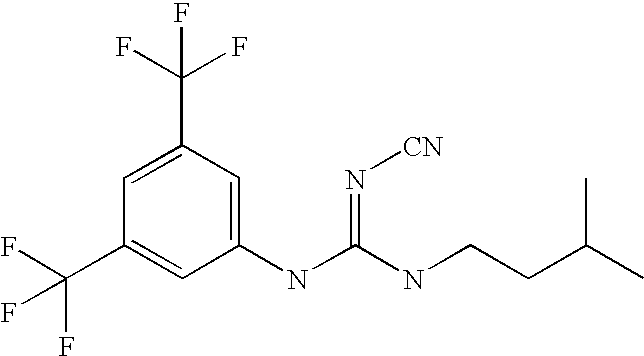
C1=C(C(F)(F)F)C=C(NC(NCCC(C)C)=N[CN])C=C1C(F)(F)F
